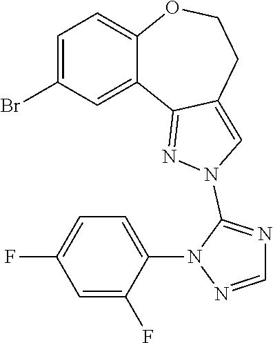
C1=C(Br)C=C2C(=C1)OCCC1=CN(C3=NC=NN3C3=CC=C(F)C=C3F)N=C21
